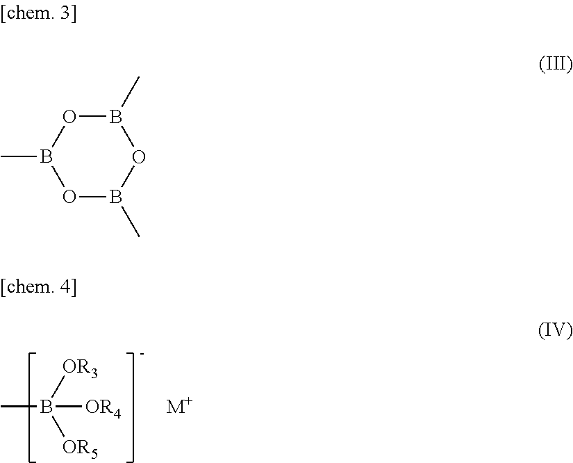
[OR3]B([OR5])(C)[OR4].[M+].O1B(C)OB(C)OB1C
